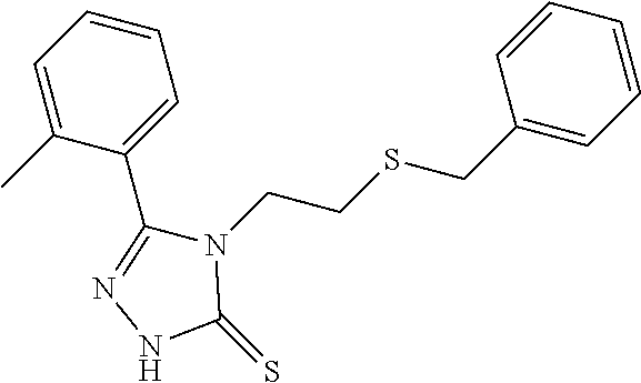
C1(C2=CC=CC=C2C)=NNC(=S)N1CCSCC1=CC=CC=C1
